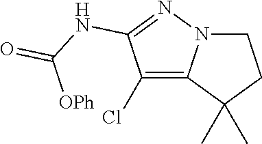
C1(Cl)=C2N(N=C1NC([OPh])=O)CCC2(C)C
